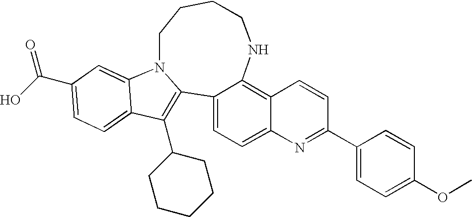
C12=C(C3CCCCC3)C3=CC=C(C(O)=O)C=C3N1CCCCNC1=C3C(=CC=C21)N=C(C1=CC=C(OC)C=C1)C=C3
